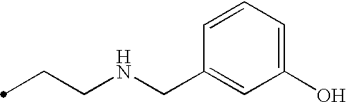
C(CNCC1=CC(O)=CC=C1)C
